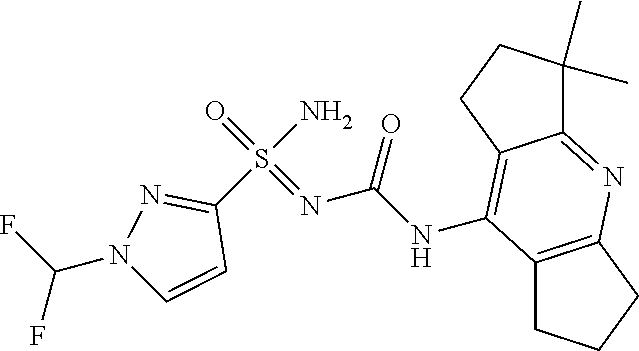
C1(S(N)(=O)=NC(NC2=C3C(=NC4=C2CCC4)C(C)(C)CC3)=O)=NN(C(F)F)C=C1
